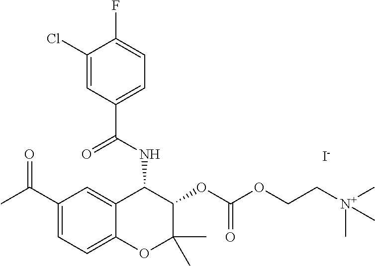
C1(Cl)=CC(C(NC2C3=CC(C(=O)C)=CC=C3OC(C)(C)C2OC(=O)OCC[N+](C)(C)C)=O)=CC=C1F.[I-]
